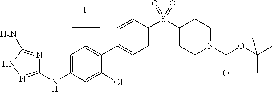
C1=C(C2=C(C(F)(F)F)C=C(NC3=NNC(N)=N3)C=C2Cl)C=CC(S(=O)(=O)C2CCN(C(OC(C)(C)C)=O)CC2)=C1
